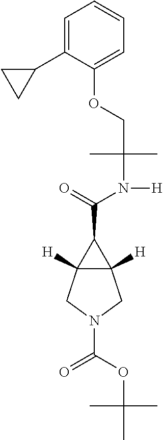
C(N([H])C(C)(C)COC1=CC=CC=C1C1CC1)(C1C2([H])C1([H])CN(C(=O)OC(C)(C)C)C2)=O
